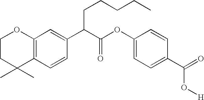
C1CC(C)(C)C2=C(O1)C=C(C(C(OC1=CC=C(C(=O)O[H])C=C1)=O)CCCCC)C=C2
